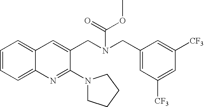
C1=CC=C2C(=C1)C=C(CN(CC1=CC([CF3])=CC([CF3])=C1)C(=O)OC)C(N1CCCC1)=N2
